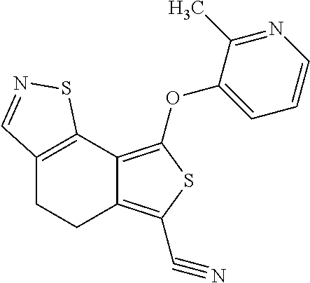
C12=C(OC3=CC=CN=C3C)SC(C#N)=C1CCC1=C2SN=C1
